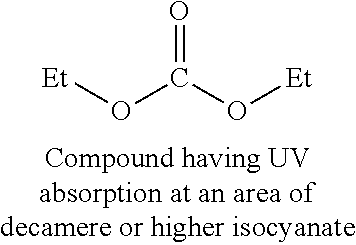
[Et]OC(O[Et])=O
